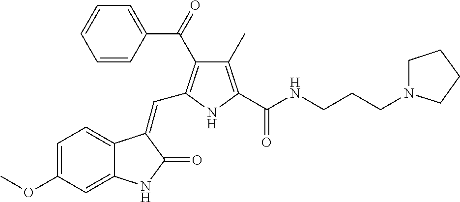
C1=C(OC)C=C2C(=C1)C(=CC1=C(C(=O)C3=CC=CC=C3)C(C)=C(C(NCCCN3CCCC3)=O)N1)C(=O)N2
